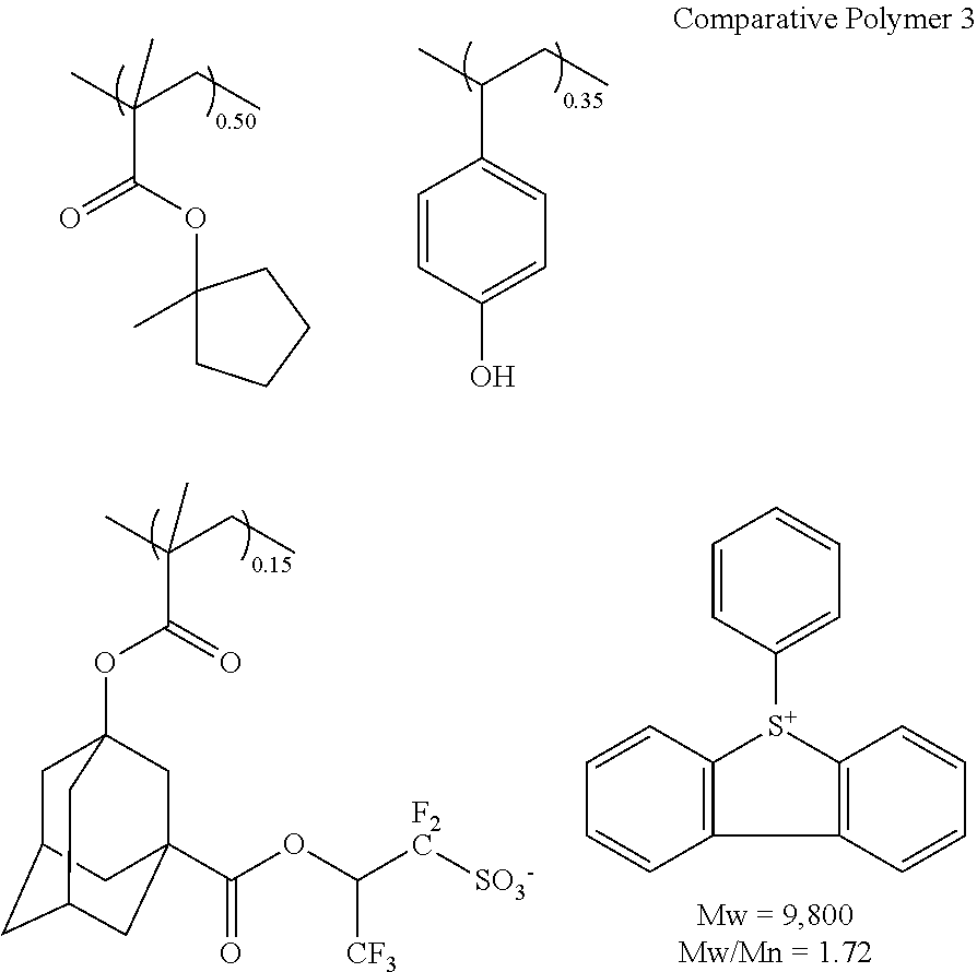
C1(OC(C(C)(CC)C)=O)(C)CCCC1.C1=CC(O)=CC=C1C(C)CC.C1=CC([S+]2C3=C(C4=C2C=CC=C4)C=CC=C3)=CC=C1.O(C(=O)C(C)(CC)C)C12CC3CC(CC(C(OC([F2C][SO3-])[CF3])=O)(C1)C3)C2
